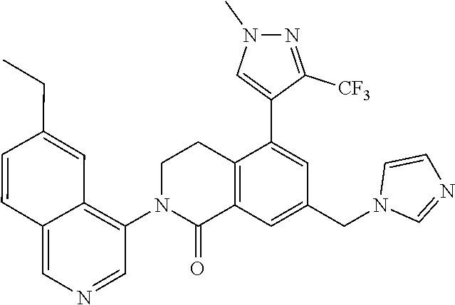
C12=C(C=C(CN3C=NC=C3)C=C1C1=CN(C)N=C1[CF3])C(=O)N(C1=C3C(=CN=C1)C=CC(CC)=C3)CC2
